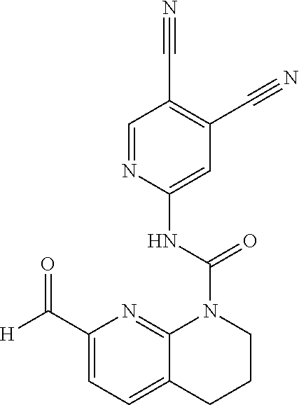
C1=C(NC(N2C3=NC(C([H])=O)=CC=C3CCC2)=O)N=CC(C#N)=C1C#N
